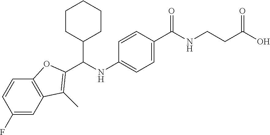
C1(F)=CC2=C(C=C1)OC(C(NC1=CC=C(C(NCCC(O)=O)=O)C=C1)C1CCCCC1)=C2C
